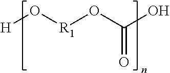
[H]O[R1]OC(O)=O
